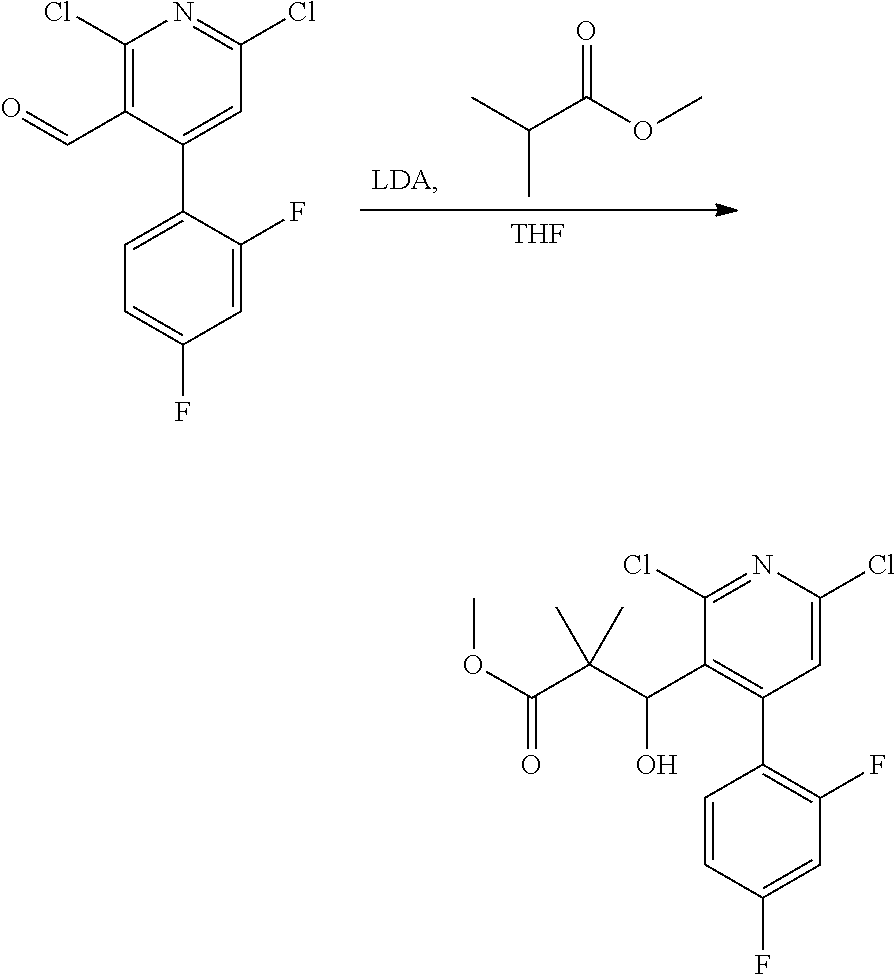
[LDA].CC(C(OC)=O)C.[THF].C1(Cl)=NC(Cl)=C(C=O)C(C2=CC=C(F)C=C2F)=C1.C1(Cl)=CC(C2=C(F)C=C(F)C=C2)=C(C(C(C(OC)=O)(C)C)O)C(Cl)=N1
